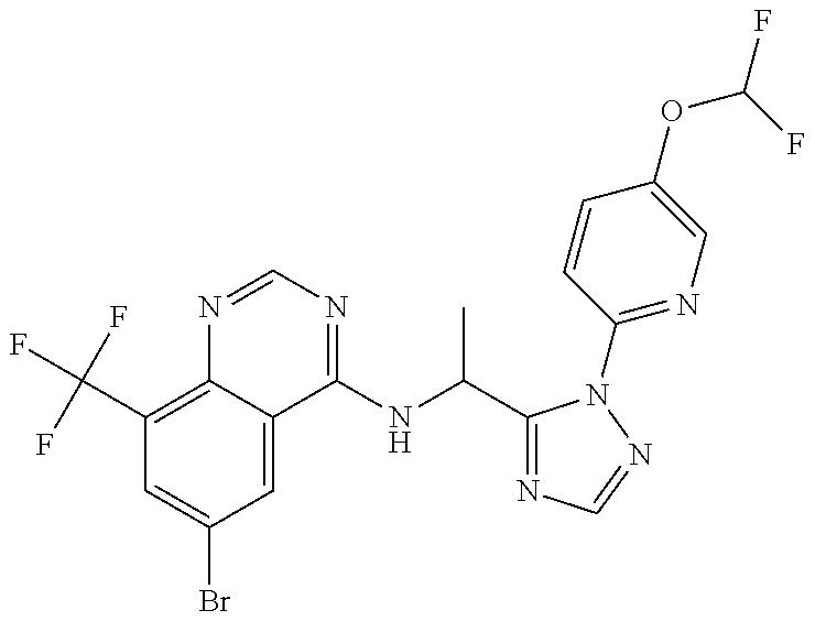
C1(C(F)(F)F)=C2C(=CC(Br)=C1)C(NC(C1=NC=NN1C1=NC=C(OC(F)F)C=C1)C)=NC=N2
